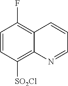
C1=CC([SO2Cl])=C2C(=C1F)C=CC=N2
